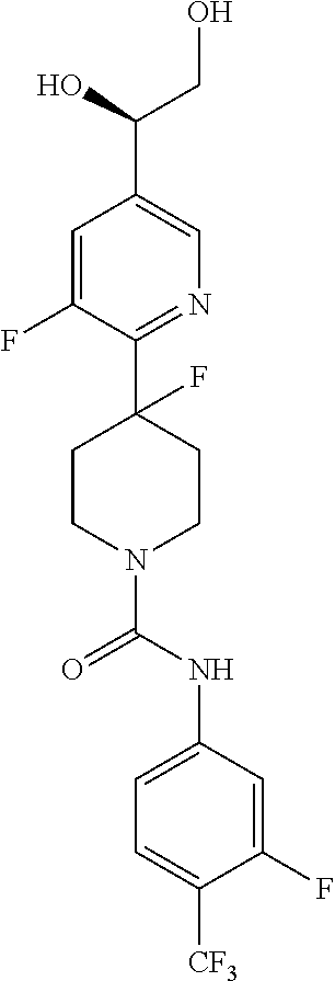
C1=C(F)C(C2(F)CCN(C(NC3=CC=C([CF3])C(F)=C3)=O)CC2)=NC=C1C(O)CO
